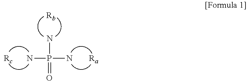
NP(N)(N)=O.[Rb].[Ra].[Rc]
